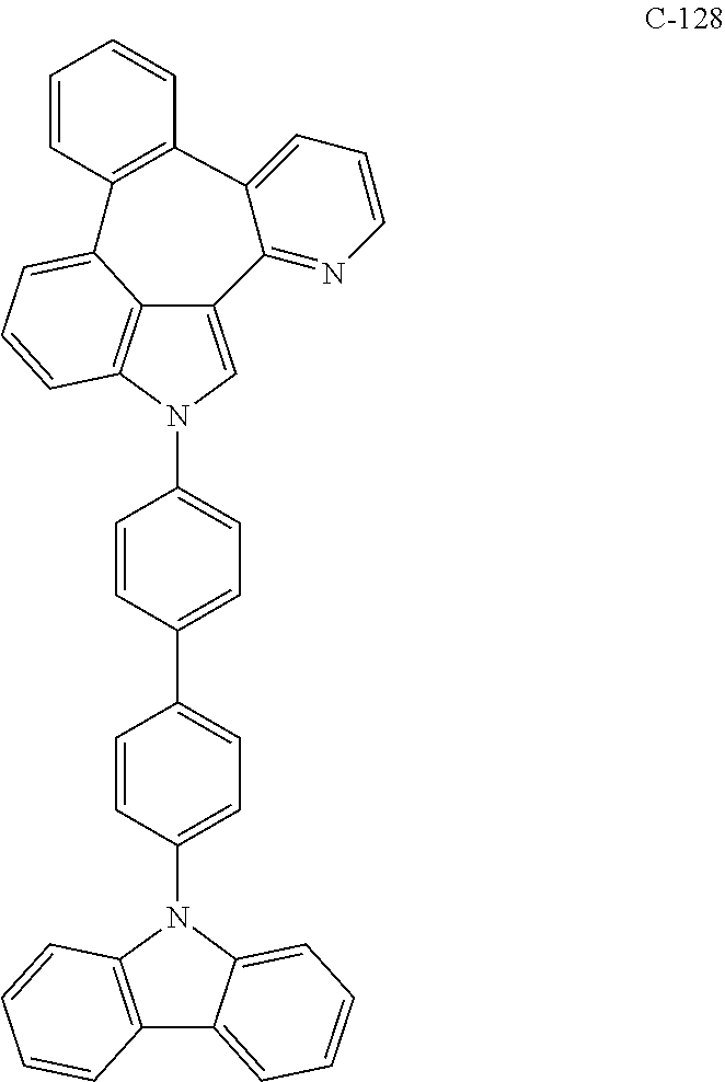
C12=CN(C3=CC=C(C4=CC=C(N5C6=C(C7=CC=CC=C57)C=CC=C6)C=C4)C=C3)C3=C1C(=CC=C3)C1=C(C3=CC=CN=C23)C=CC=C1
